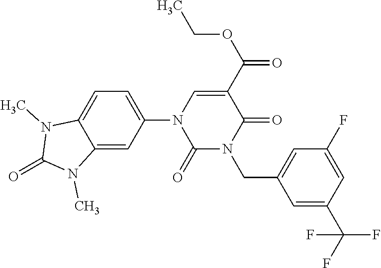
C1=C2C(=CC(N3C(=O)N(CC4=CC(F)=CC(C(F)(F)F)=C4)C(=O)C(C(OCC)=O)=C3)=C1)N(C)C(=O)N2C
